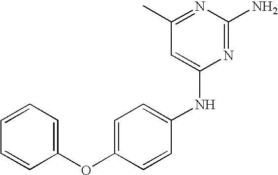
C1=C(OC2=CC=CC=C2)C=CC(NC2=CC(C)=NC(N)=N2)=C1
